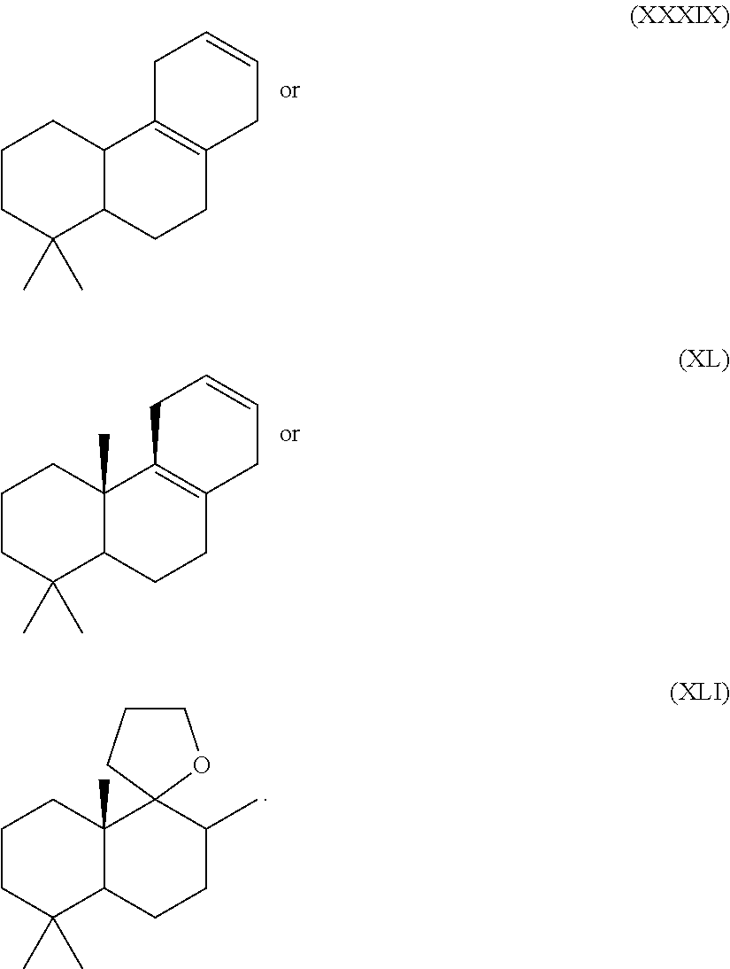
C1CC(C)(C)C2C(C1)C1=C(CC2)CC=CC1.C1CC(C)(C)C2C(C)(C1)C1=C(CC2)CC=CC1.C1CC(C)(C)C2C(C)(C1)C1(C(C)CC2)OCCC1
